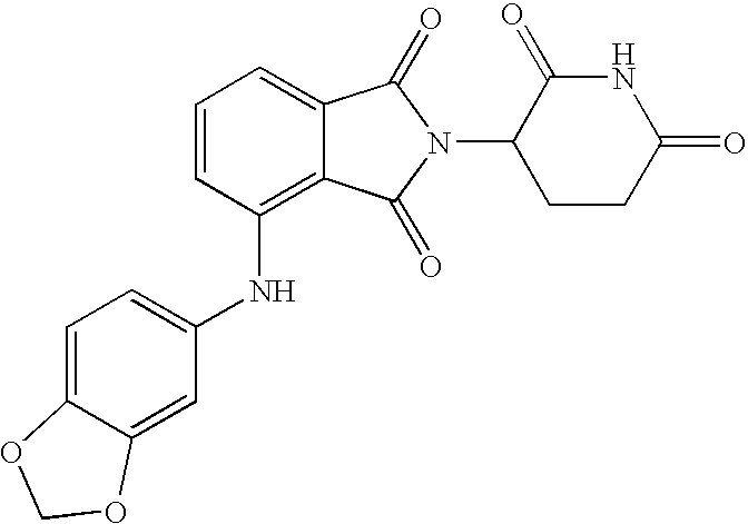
C1=C(NC2=C3C(=CC=C2)C(=O)N(C2CCC(=O)NC2=O)C3=O)C=C2C(=C1)OCO2
